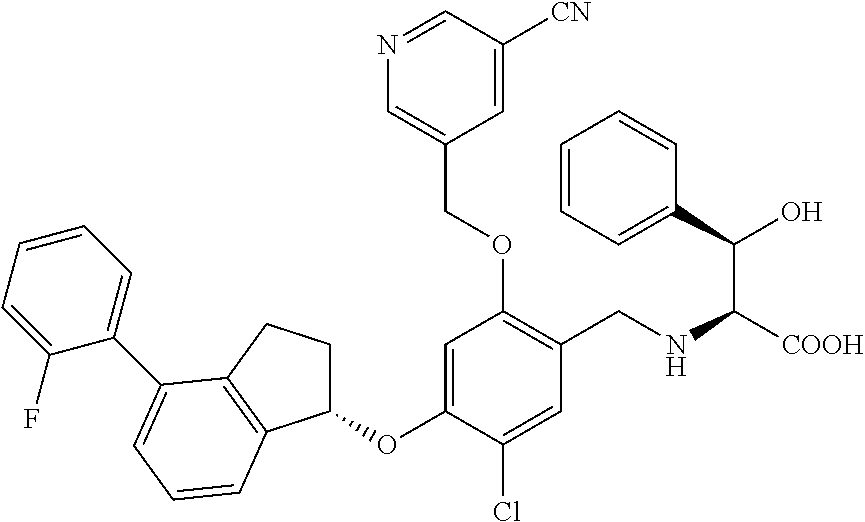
C1=C(OC2CCC3=C2C=CC=C3C2=CC=CC=C2F)C(Cl)=CC(CNC([COOH])C(O)C2=CC=CC=C2)=C1OCC1=CN=CC([CN])=C1
